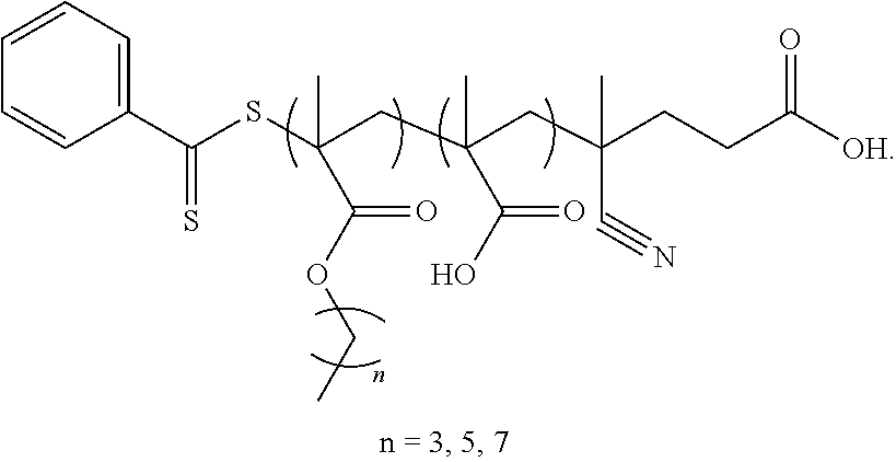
C1(C(SC(CC(CC(CCC([OH])=O)(C)C#N)(C)C(O)=O)(C)C(OCC)=O)=S)=CC=CC=C1
